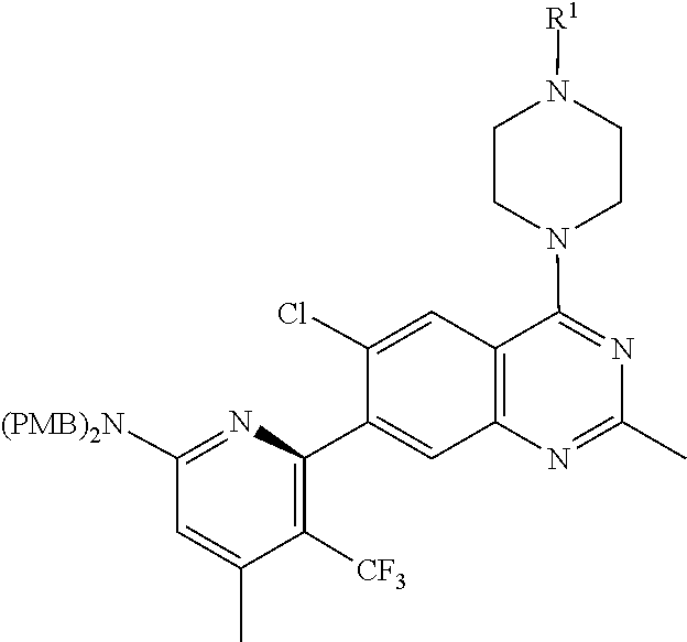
N1=C(C)N=C(N2CCN([R1])CC2)C2=C1C=C(C1=C([CF3])C(C)=CC([(PMB)2N])=N1)C(Cl)=C2
